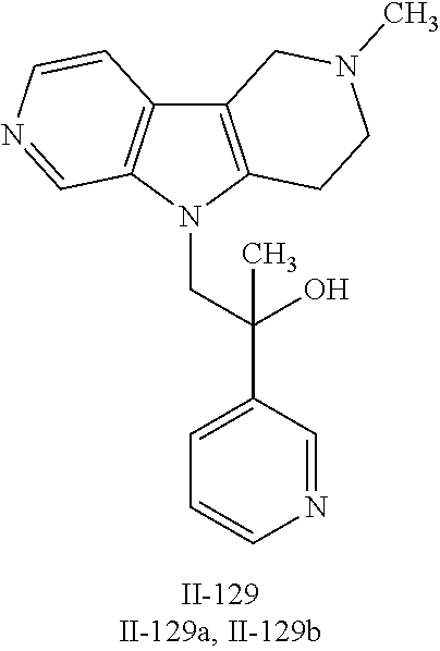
C12=C(N(CC(C3=CC=CN=C3)(O)C)C3=C1C=CN=C3)CCN(C)C2
